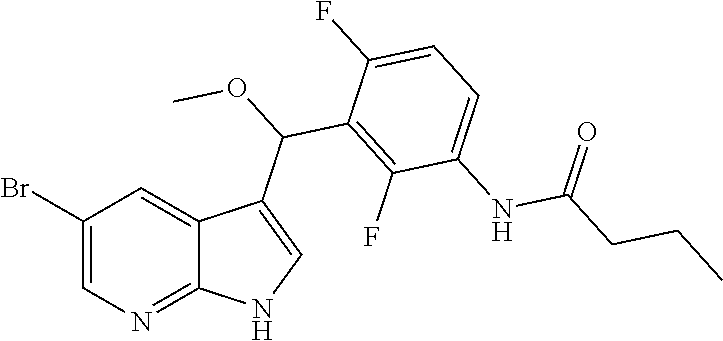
C1(Br)=CN=C2C(=C1)C(C(OC)C1=C(F)C(NC(CCC)=O)=CC=C1F)=CN2
